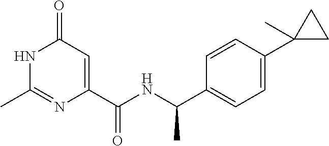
CC1=NC(C(NC(C2=CC=C(C3(C)CC3)C=C2)C)=O)=CC(=O)N1
